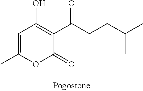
C1=C(C)OC(=O)C(C(CCC(C)C)=O)=C1O
